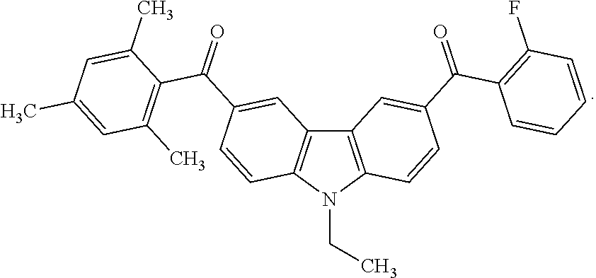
C12=C(N(CC)C3=C1C=C(C(=O)C1=C(C)C=C(C)C=C1C)C=C3)C=CC(C(C1=C(F)C=CC=C1)=O)=C2
